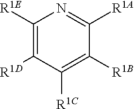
C1([R1E])=C([R1D])C([R1C])=C([R1B])C([R1A])=N1
